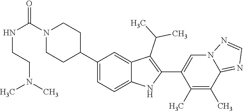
N1(C(NCCN(C)C)=O)CCC(C2=CC=C3C(=C2)C(C(C)C)=C(C2=CN4C(=NC=N4)C(C)=C2C)N3)CC1
